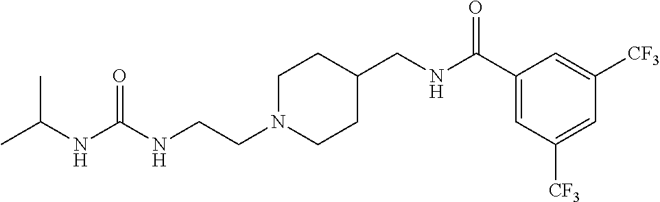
C1N(CCNC(NC(C)C)=O)CCC(CNC(C2=CC([CF3])=CC([CF3])=C2)=O)C1
